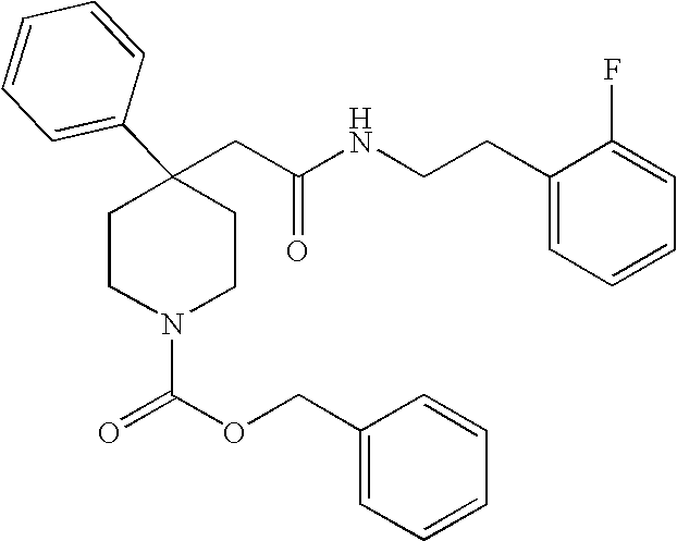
C(C1(C2=CC=CC=C2)CCN(C(OCC2=CC=CC=C2)=O)CC1)C(NCCC1=CC=CC=C1F)=O
